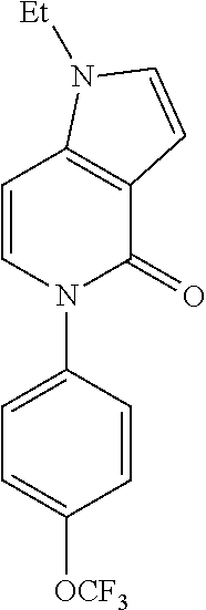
C1=CN(C2=CC=C([OCF3])C=C2)C(=O)C2=C1N([Et])C=C2
